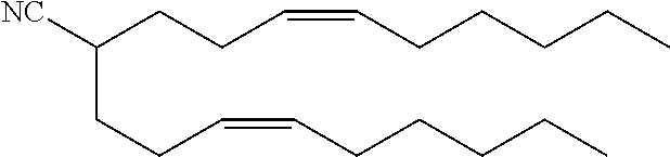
C(CCC=CCCCCC)([NC])CCC=CCCCCC
